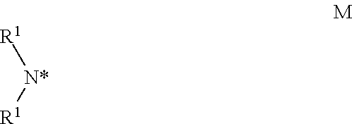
[R1][N*][R1]
